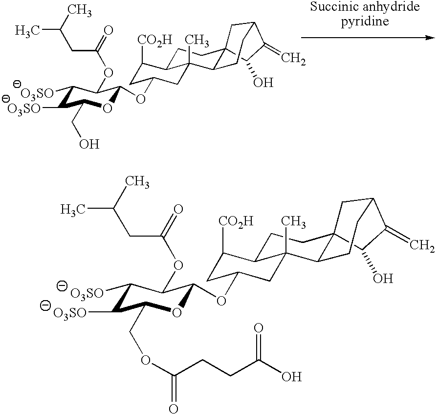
C1([O3SO])C([O3SO])C(CO)OC(OC2CC([CO2H])C3CCC45C(C3(C)C2)CCC(C4)C(=C)C5O)C1OC(=O)CC(C)C.C1([O3SO])C([O3SO])C(COC(CCC(O)=O)=O)OC(OC2CC([CO2H])C3CCC45C(C3(C)C2)CCC(C4)C(=C)C5O)C1OC(=O)CC(C)C
